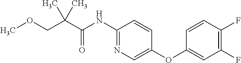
C(C(NC1=NC=C(OC2=CC(F)=C(F)C=C2)C=C1)=O)(COC)(C)C
